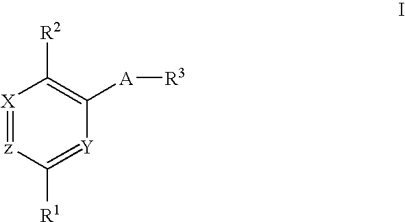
[X]1=[z]C([R1])=[Y]C([A][R3])=C1[R2]
